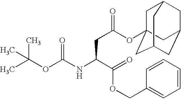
CC(OC(NC(C(OCC1=CC=CC=C1)=O)CC(OC12CC3CC(CC(C1)C3)C2)=O)=O)(C)C
